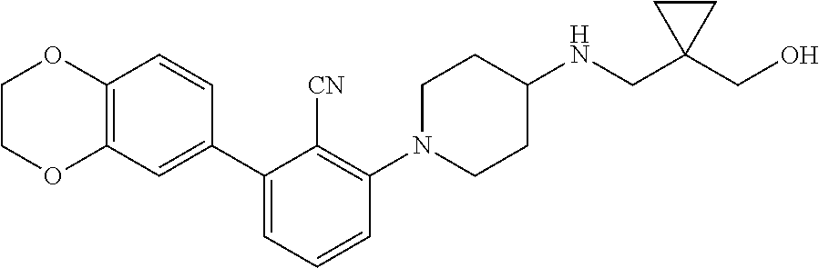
C1COC2=C(O1)C=CC(C1=CC=CC(N3CCC(NCC4(CO)CC4)CC3)=C1[CN])=C2
